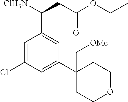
C1=C(Cl)C=C(C2(C[OMe])CCOCC2)C=C1C(CC(=O)OCC)[ClH3N]
